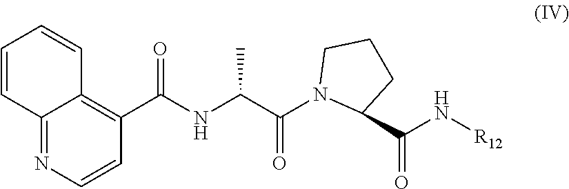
C1=CC2=NC=CC(C(=O)NC(C)C(=O)N3C(C(=O)N[R12])CCC3)=C2C=C1
